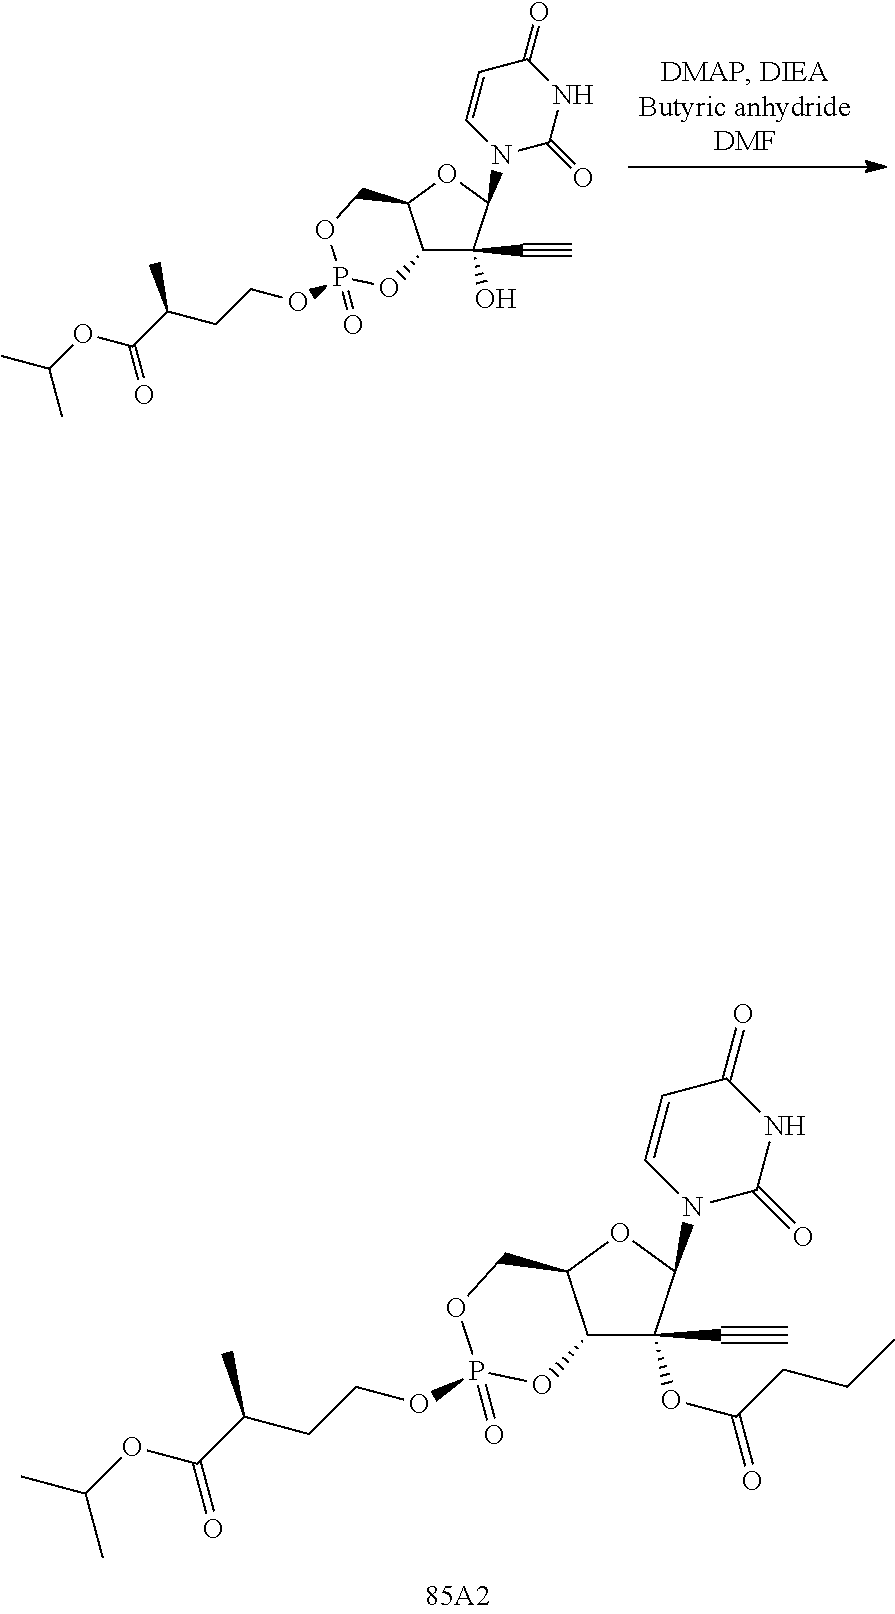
C12C(C#C)(O)C(N3C(=O)NC(=O)C=C3)OC1COP(=O)(OCCC(C(OC(C)C)=O)C)O2.C12C(C#C)(OC(=O)CCC)C(N3C(=O)NC(=O)C=C3)OC1COP(=O)(OCCC(C(OC(C)C)=O)C)O2
